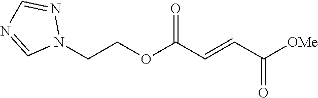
[OMe]C(C=CC(OCCN1N=CN=C1)=O)=O
